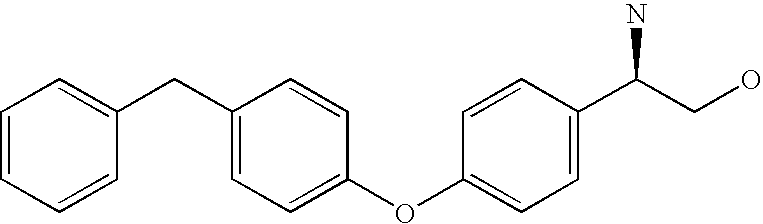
C1=CC=CC(CC2=CC=C(OC3=CC=C(C(CO)N)C=C3)C=C2)=C1
